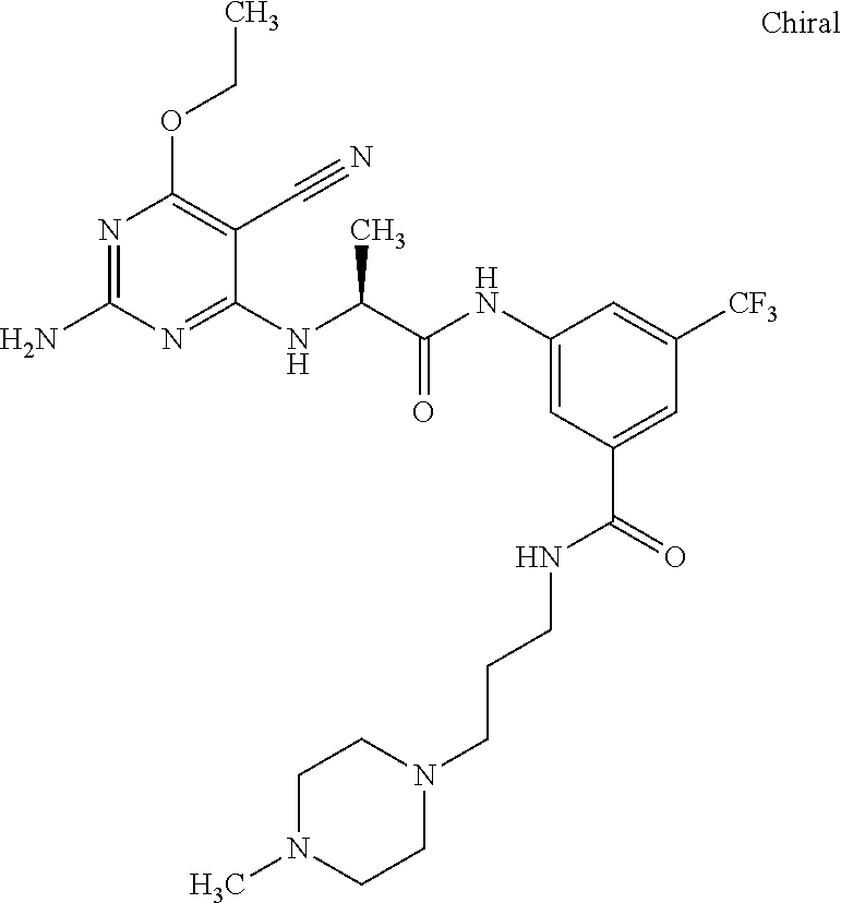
C1(NC(C(NC2=CC(C(=O)NCCCN3CCN(C)CC3)=CC([CF3])=C2)=O)C)=NC(N)=NC(OCC)=C1C#N
